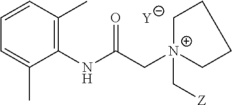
[Y].C1=C(C)C(NC(C[N+]2(C[Z])CCCC2)=O)=C(C)C=C1
